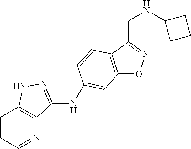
C12=C(C(CNC3CCC3)=NO1)C=CC(NC1=NNC3=C1N=CC=C3)=C2
